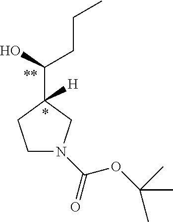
C1N(C(=O)OC(C)(C)C)CC(C(O)CCC)([H])C1
